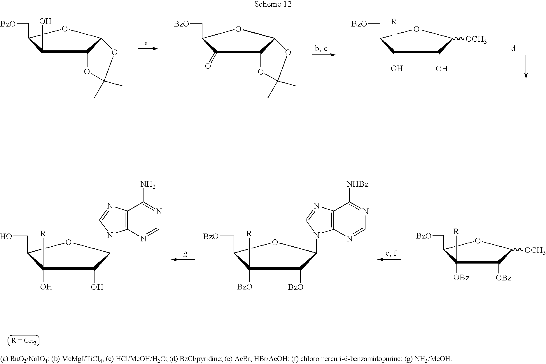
C1([BzO])([R])C(C[BzO])OC(N2C3=C(N=C2)C([NHBz])=NC=N3)C1[BzO].C1(O)([R])C(CO)OC(N2C3=C(N=C2)C(N)=NC=N3)C1O.C1([OBz])([R])C(C[BzO])OC([OCH3])C1[OBz].C1(O)([R])C(C[BzO])OC([OCH3])C1O.C1(O)C(C[BzO])OC2C1OC(C)(C)O2.C1(=O)C(C[BzO])OC2C1OC(C)(C)O2
